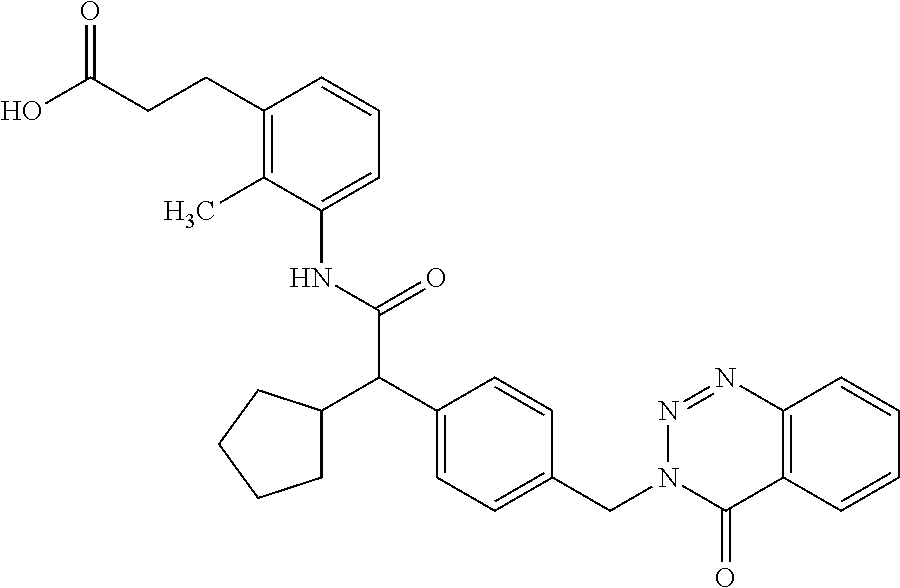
C1(C)=C(CCC(O)=O)C=CC=C1NC(C(C1=CC=C(CN2C(=O)C3=C(N=N2)C=CC=C3)C=C1)C1CCCC1)=O
